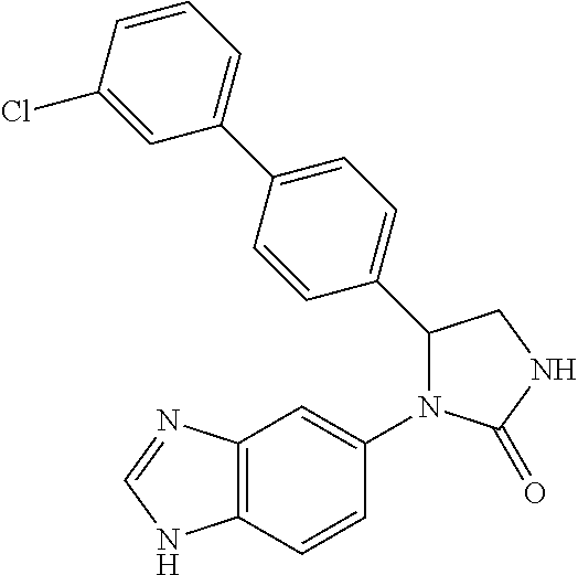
C1(=O)NCC(C2=CC=C(C3=CC=CC(Cl)=C3)C=C2)N1C1=CC2=C(NC=N2)C=C1
